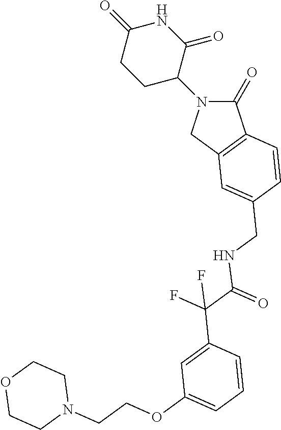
C1(=O)N(C2CCC(=O)NC2=O)CC2=C1C=CC(CNC(=O)C(F)(F)C1=CC(OCCN3CCOCC3)=CC=C1)=C2
